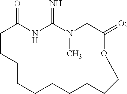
C1CCCCCCCCCOC(=O)CN(C)C(=N)NC1=O
